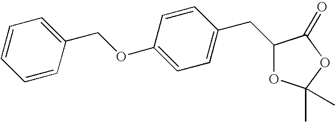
C1(COC2=CC=C(CC3OC(C)(C)OC3=O)C=C2)=CC=CC=C1
